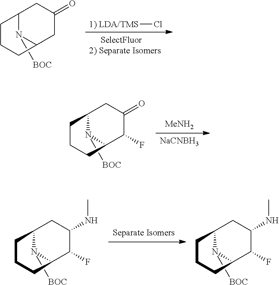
[1) LDA/TMS]Cl.C12N([BOC])C(CC(=O)C1)CCC2.[MeNH2].[NaCNBH3].C12N([BOC])C(C(F)C(=O)C1)CCC2.C12N([BOC])C(C(F)C(NC)C1)CCC2.[Separate Isomers].C12N([BOC])C(C(F)C(NC)C1)CCC2
